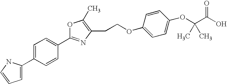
C1(C2=CC=CN2)=CC=C(C2=NC(CCOC3=CC=C(OC(C(O)=O)(C)C)C=C3)=C(C)O2)C=C1
